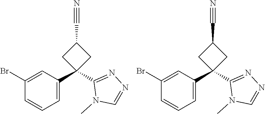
C1(Br)=CC(C2(C3=NN=CN3C)CC(C#N)C2)=CC=C1.C1(Br)=CC(C2(C3=NN=CN3C)CC(C#N)C2)=CC=C1
